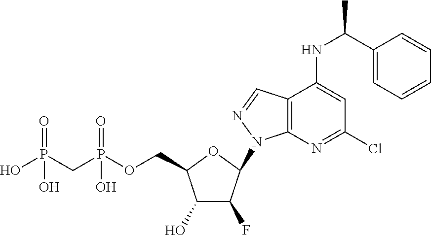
C1(O)C(F)C(N2C3=C(C=N2)C(NC(C2=CC=CC=C2)C)=CC(Cl)=N3)OC1COP(CP(O)(=O)O)(=O)O
